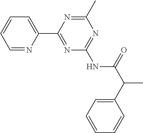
C1=NC(C2=NC(NC(C(C3=CC=CC=C3)C)=O)=NC(C)=N2)=CC=C1
